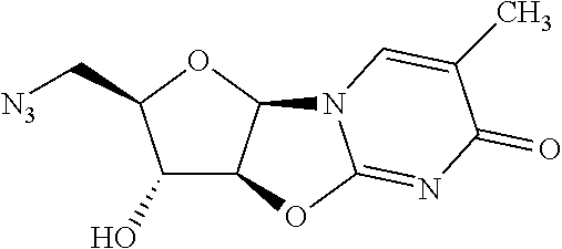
C1(O)C2C(OC1C[N3])N1C(=NC(=O)C(C)=C1)O2
